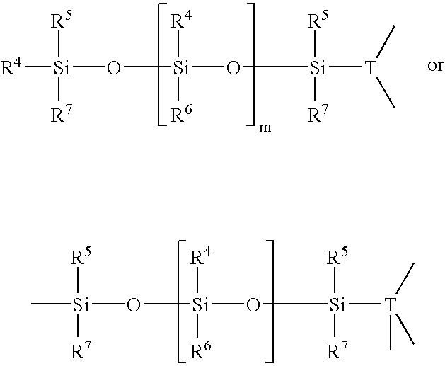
C[Si](O[Si]([R4])([R6])O[Si]([R5])([R7])[T](C)(C)C)([R5])[R7].[R4][Si](O[Si]([R4])([R6])O[Si]([R5])([R7])[T](C)C)([R5])[R7]
